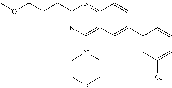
C1(CCCOC)=NC(N2CCOCC2)=C2C(=N1)C=CC(C1=CC(Cl)=CC=C1)=C2
